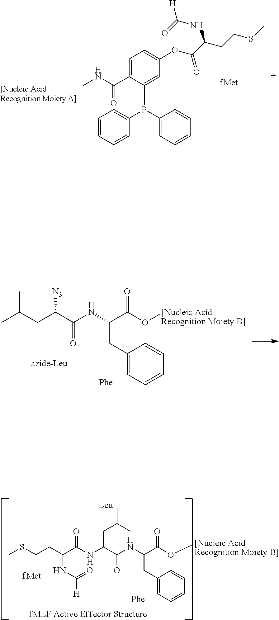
C1=C(C(NC)=O)C(P(C2=CC=CC=C2)C2=CC=CC=C2)=CC(OC(C(CCSC)NC([H])=O)=O)=C1.CC(CC(C(NC(C(O[[Nucleic Acid Recognition Moiety B]])=O)CC1=CC=CC=C1)=O)[N3])C.CSCCC(C(NC(C(NC(C(O[[Nucleic Acid Recognition Moiety B]])=O)CC1=CC=CC=C1)=O)CC(C)C)=O)NC([H])=O
